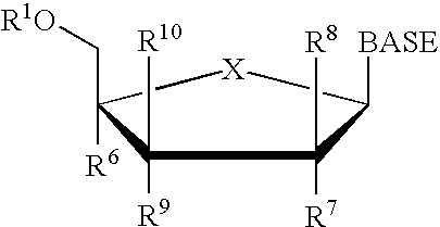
C1([R9])([R10])C(C[R1O])([R6])[X]C([BASE])C1([R8])[R7]
